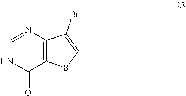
C1=NC2=C(C(=O)N1)SC=C2Br
